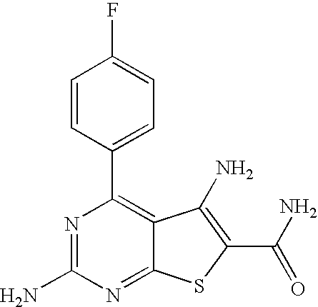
C1=CC(C2=C3C(=NC(N)=N2)SC(C(N)=O)=C3N)=CC=C1F
